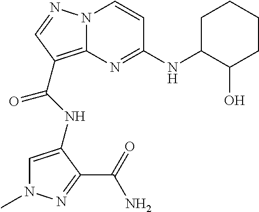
N1(C)C=C(NC(=O)C2=C3N(C=CC(NC4C(O)CCCC4)=N3)N=C2)C(C(=O)N)=N1
